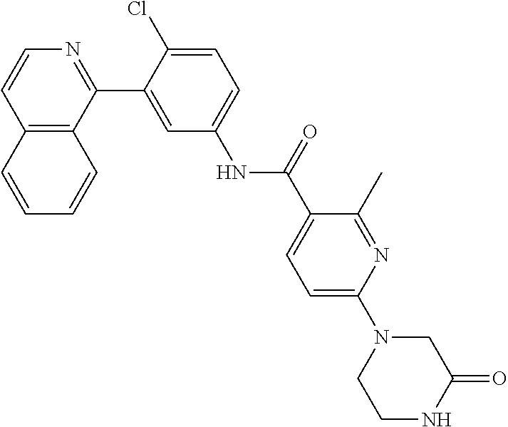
C12=C(C(C3=CC(NC(C4=CC=C(N5CCNC(=O)C5)N=C4C)=O)=CC=C3Cl)=NC=C1)C=CC=C2
